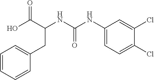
C1=CC=CC(CC(C(O)=O)NC(NC2=CC=C(Cl)C(Cl)=C2)=O)=C1
